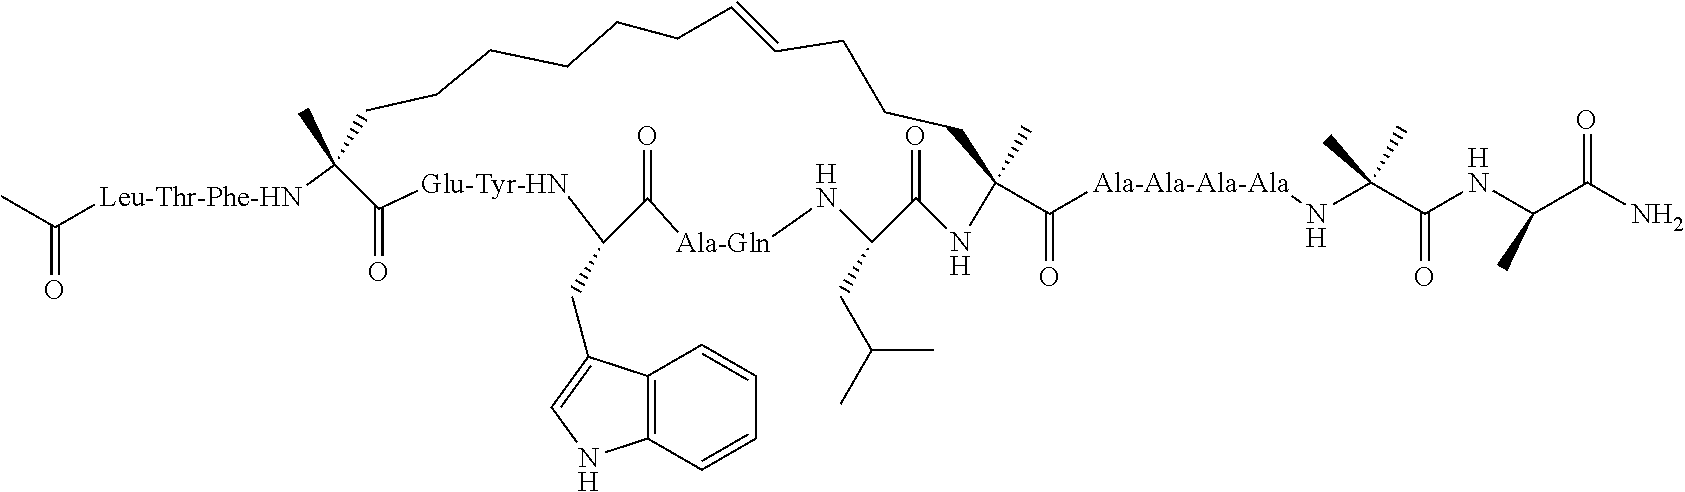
CC([Leu-Thr-Phe-HN]C1(C)CCCCCCC=CCCCC(C)(C([Ala-Ala-Ala-Ala]NC(C(NC(C(N)=O)C)=O)(C)C)=O)NC(=O)C(CC(C)C)N[Ala-Gln]C(=O)C(CC2=CNC3=C2C=CC=C3)[Glu-Tyr-HN]C1=O)=O
